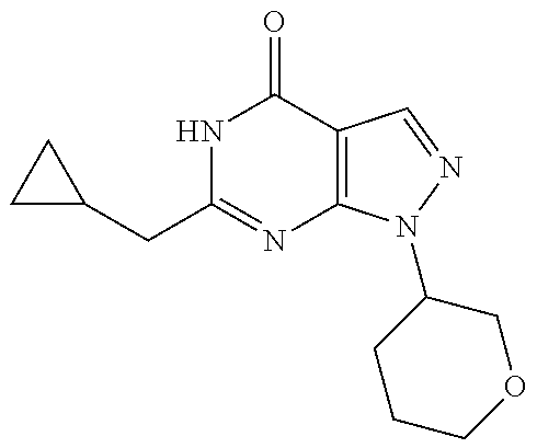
C1C(CC2=NC3=C(C(=O)N2)C=NN3C2CCCOC2)C1
